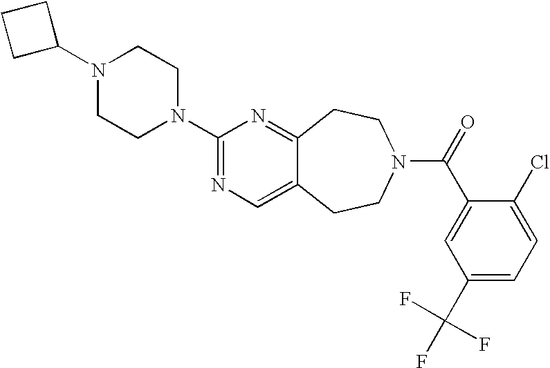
C1C(N2CCN(C3=NC=C4C(=N3)CCN(C(=O)C3=CC(C(F)(F)F)=CC=C3Cl)CC4)CC2)CC1
